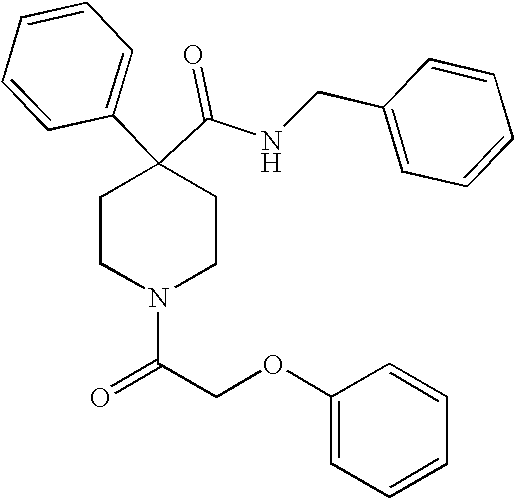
N(C(C1(C2=CC=CC=C2)CCN(C(COC2=CC=CC=C2)=O)CC1)=O)CC1=CC=CC=C1
